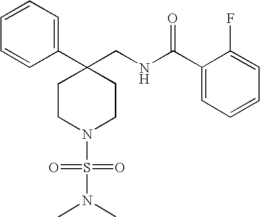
C1(C2(CNC(C3=CC=CC=C3F)=O)CCN(S(=O)(=O)N(C)C)CC2)=CC=CC=C1
